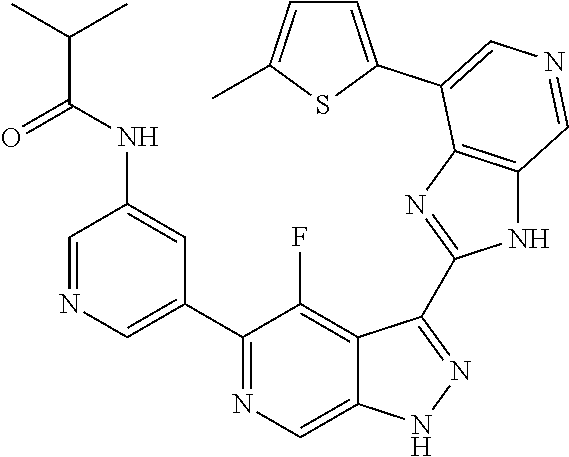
C1(C2=CN=CC(NC(=O)C(C)C)=C2)=NC=C2C(=C1F)C(C1=NC3=C(N1)C=NC=C3C1=CC=C(C)S1)=NN2
